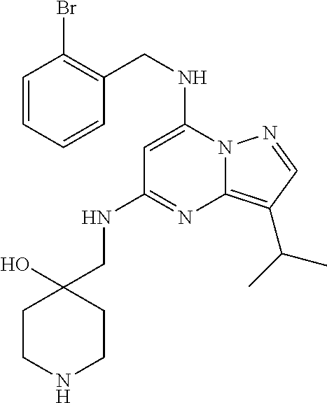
C(NC1=CC(NCC2(O)CCNCC2)=NC2=C(C(C)C)C=NN12)C1=C(Br)C=CC=C1
